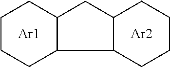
C1CCC2C(C1)CC1C2CCCC1.[Ar1].[Ar2]
